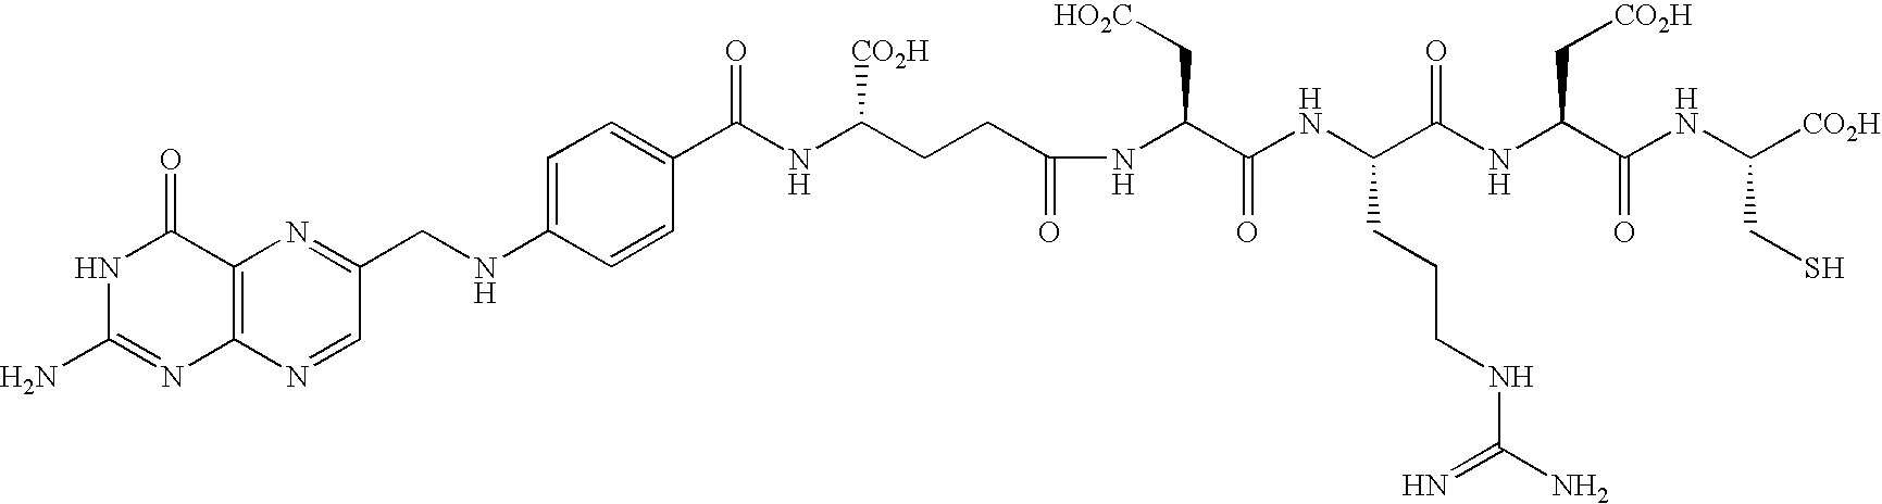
C12=C(N=CC(CNC3=CC=C(C(NC(CCC(NC(C(NC(C(NC(C(NC([CO2H])CS)=O)C[CO2H])=O)CCCNC(N)=N)=O)C[HO2C])=O)[CO2H])=O)C=C3)=N1)N=C(N)NC2=O
